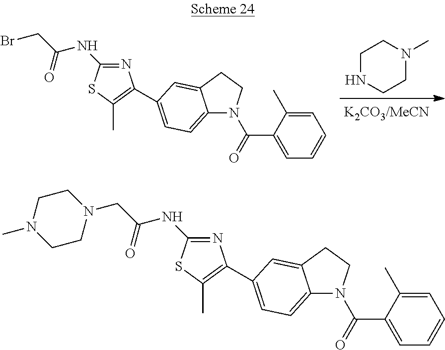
C1NCCN(C)C1.N1=C(NC(CBr)=O)SC(C)=C1C1=CC=C2N(C(C3=CC=CC=C3C)=O)CCC2=C1.N1=C(NC(CN2CCN(C)CC2)=O)SC(C)=C1C1=CC=C2N(C(C3=CC=CC=C3C)=O)CCC2=C1
